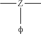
C[Z](C)C
